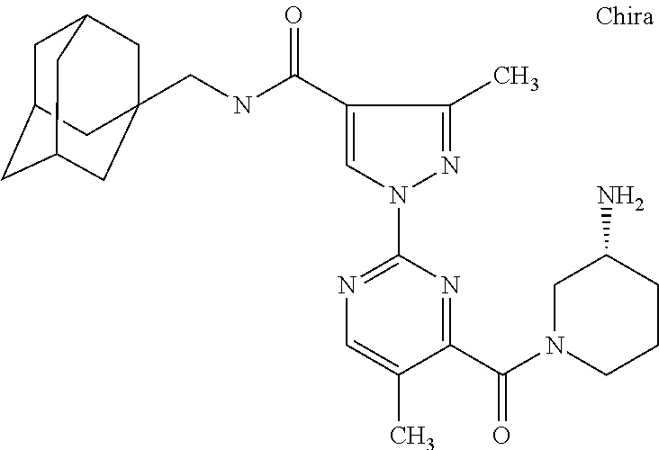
C1C2CC3CC(CNC(=O)C4=CN(C5=NC=C(C)C(C(N6CCCC(N)C6)=O)=N5)N=C4C)(CC1C3)C2
